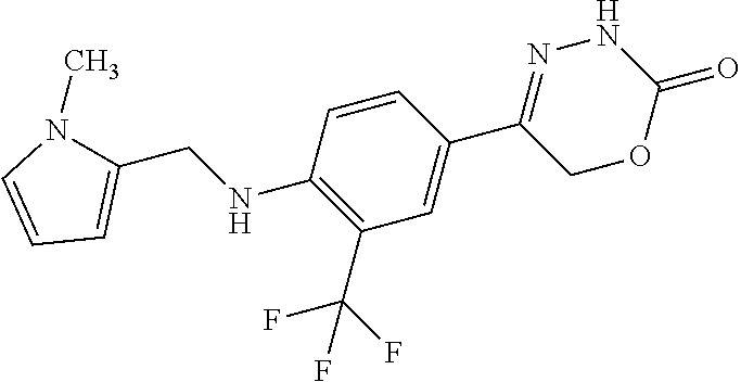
N1N=C(C2=CC(C(F)(F)F)=C(NCC3=CC=CN3C)C=C2)COC1=O
